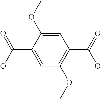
C(C1=CC(OC)=C(C(=O)O)C=C1OC)(O)=O
